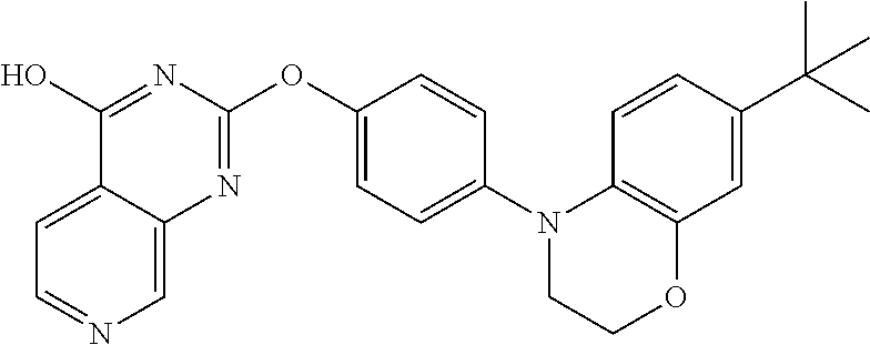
C1=C2C(=CN=C1)N=C(OC1=CC=C(N3CCOC4=C3C=CC(C(C)(C)C)=C4)C=C1)N=C2O
